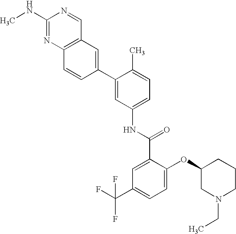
C1(NC)=NC2=C(C=N1)C=C(C1=CC(NC(C3=CC(C(F)(F)F)=CC=C3OC3CN(CC)CCC3)=O)=CC=C1C)C=C2
